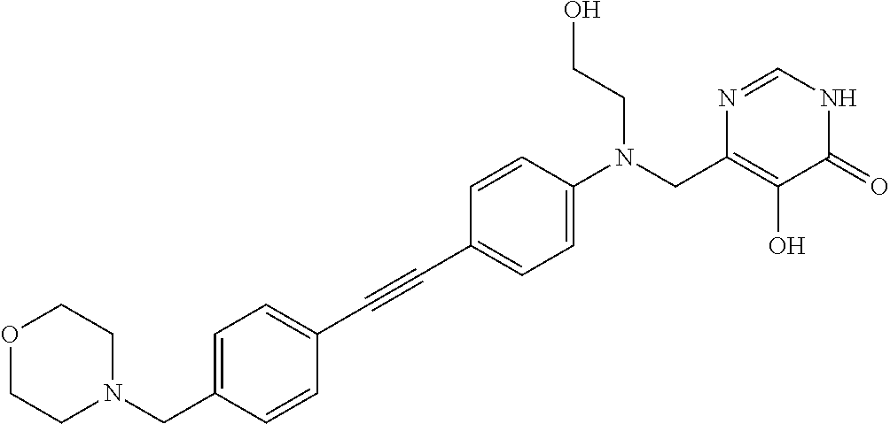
C(C1=CC=C(N(CC2=C(O)C(=O)NC=N2)CCO)C=C1)#CC1=CC=C(CN2CCOCC2)C=C1
